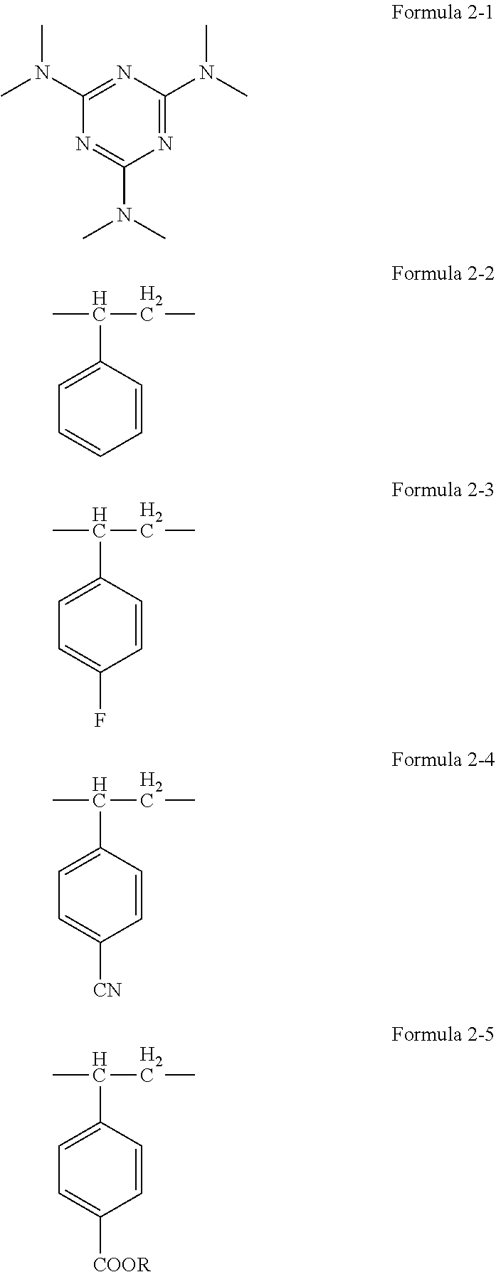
C1(N(C)C)=NC(N(C)C)=NC(N(C)C)=N1.C1=C(C(C)CC)C=CC=C1.C1=C(C(C)CC)C=CC(F)=C1.C1=C(C(C)CC)C=CC([CN])=C1.C1=C(C(C)CC)C=CC([COOR])=C1
